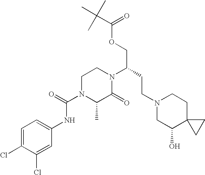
C(OCC(CCN1CC(O)C2(CC1)CC2)N1CCN(C(=O)NC2=CC=C(Cl)C(Cl)=C2)C(C)C1=O)(C(C)(C)C)=O
